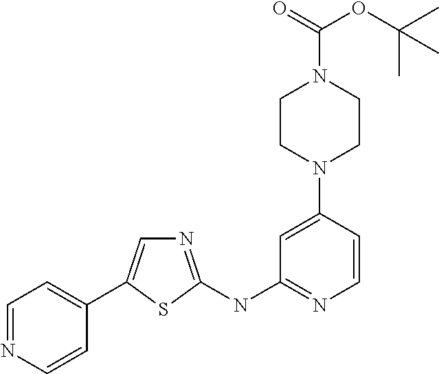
C1=NC=CC(C2=CN=C(NC3=NC=CC(N4CCN(C(OC(C)(C)C)=O)CC4)=C3)S2)=C1
